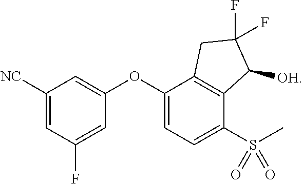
C1([NC])=CC(F)=CC(OC2=CC=C(S(C)(=O)=O)C3=C2CC(F)(F)C3[OH])=C1
